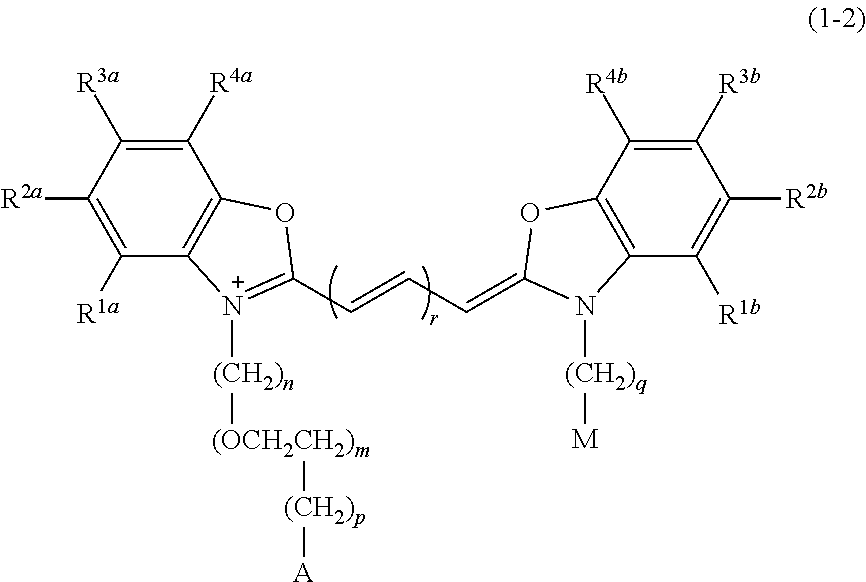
C1([R4a])=C([R3a])C([R2a])=C([R1a])C2=C1OC(C=CC=C1N([(CH2)q][M])C3=C(C([R4b])=C([R3b])C([R2b])=C3[R1b])O1)=[N+]2[(CH2)n][(OCH2CH2)m][(CH2)p][A]
